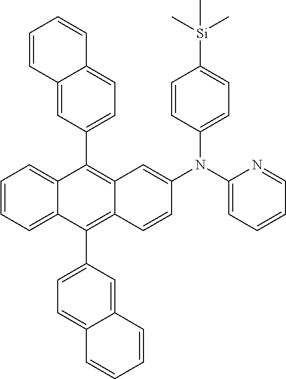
C1=CC=C2C(=C1)C(C1=CC=C3C(=C1)C=CC=C3)=C1C(=C2C2=CC=C3C(=C2)C=CC=C3)C=CC(N(C2=CC=C([Si](C)(C)C)C=C2)C2=CC=CC=N2)=C1
